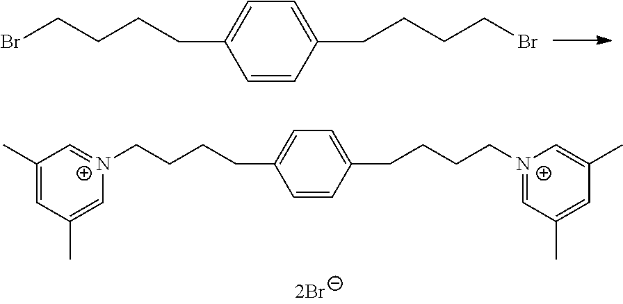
C1=CC(CCCCBr)=CC=C1CCCCBr.C1=CC(CCCC[N+]2=CC(C)=CC(C)=C2)=CC=C1CCCC[N+]1=CC(C)=CC(C)=C1
